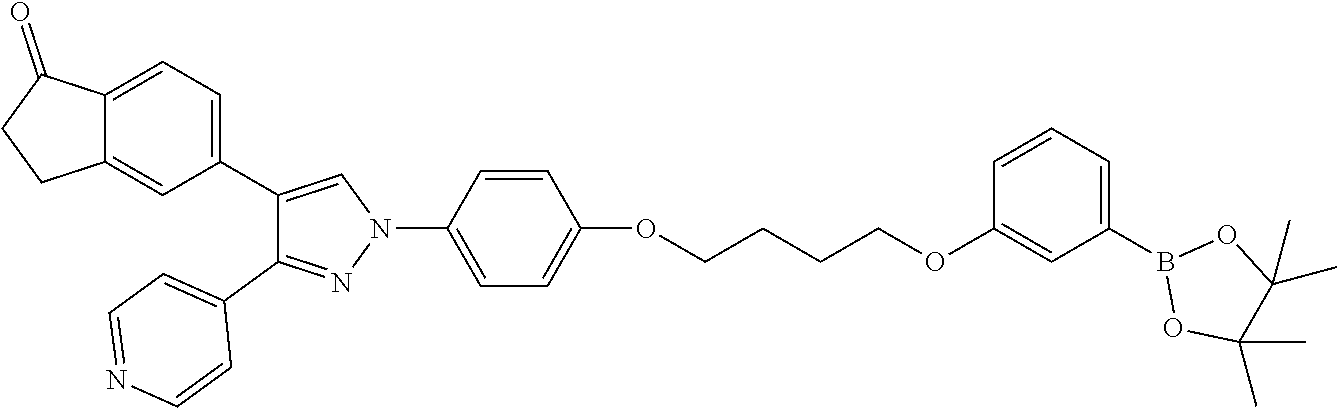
C1(C2=CC=C3C(=C2)CCC3=O)=CN(C2=CC=C(OCCCCOC3=CC(B4OC(C)(C)C(C)(C)O4)=CC=C3)C=C2)N=C1C1=CC=NC=C1
